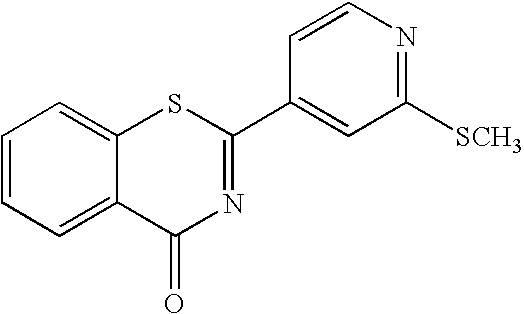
C1=CC=C2C(=C1)SC(C1=CC([SCH3])=NC=C1)=NC2=O
